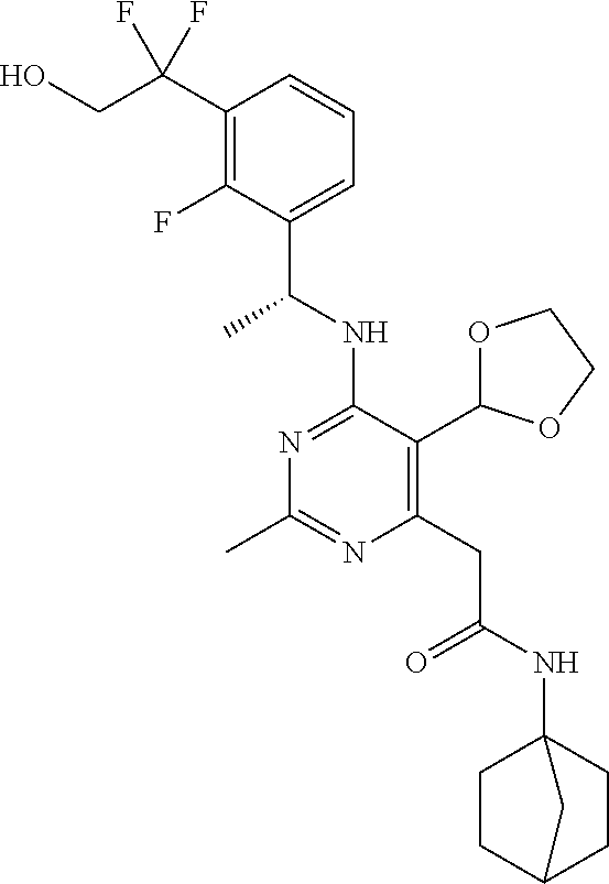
N1=C(NC(C)C2=CC=CC(C(F)(F)CO)=C2F)C(C2OCCO2)=C(CC(=O)NC23CCC(CC2)C3)N=C1C
